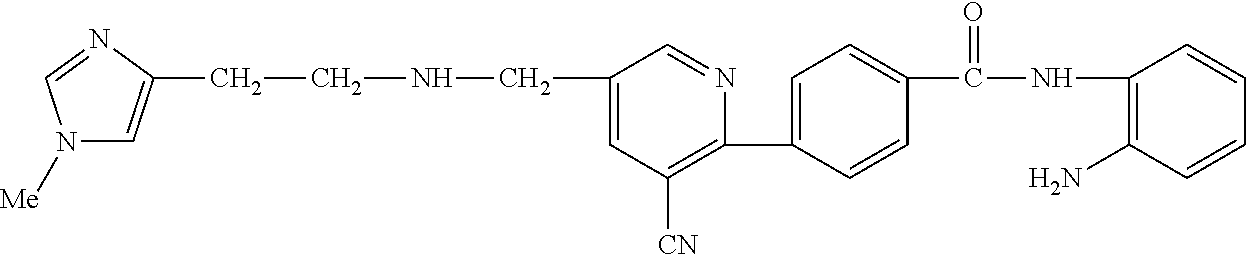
C1(C2=CC=C(C(NC3=C(N)C=CC=C3)=O)C=C2)=C([CN])C=C(CNCCC2=CN([Me])C=N2)C=N1
